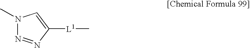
C1([L1]C)=CN(C)N=N1
